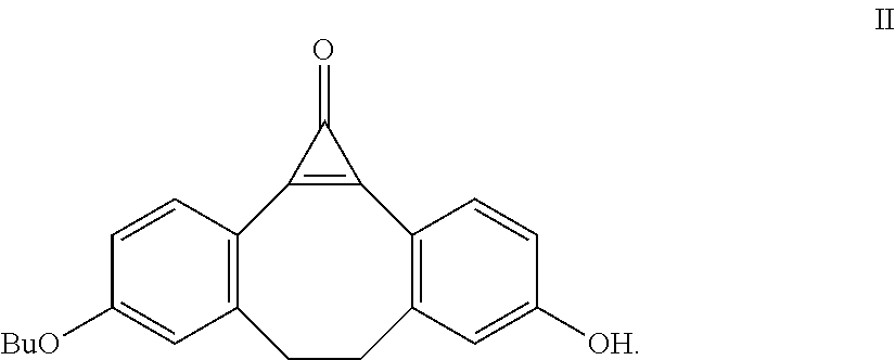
C12=C(CCC3=C(C4=C1C4=O)C=CC([OH])=C3)C=C([BuO])C=C2
